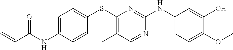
C1=C(NC(C=C)=O)C=CC(SC2=C(C)C=NC(NC3=CC=C(OC)C(O)=C3)=N2)=C1
